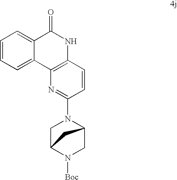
C1=C2C(=CC=C1)C(=O)NC1=C2N=C(N2CC3N([Boc])CC2C3)C=C1
